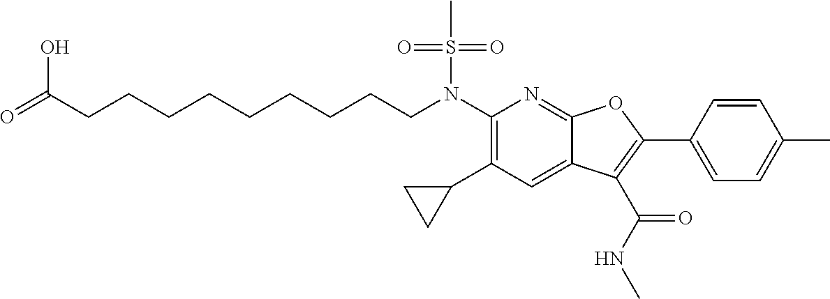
N(C1=C(C2CC2)C=C2C(=N1)OC(C1=CC=C(C)C=C1)=C2C(NC)=O)(S(C)(=O)=O)CCCCCCCCCC(=O)O
